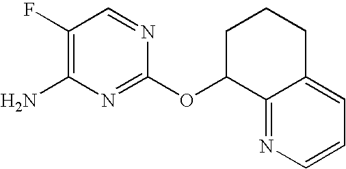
C1(F)=C(N)N=C(OC2CCCC3=CC=CN=C23)N=C1
